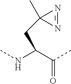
C(C(NC)C(C)=O)C1(C)N=N1
